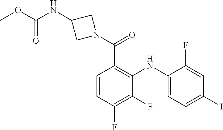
C1=C(F)C(NC2=C(C(=O)N3CC(NC(OC)=O)C3)C=CC(F)=C2F)=CC=C1I
